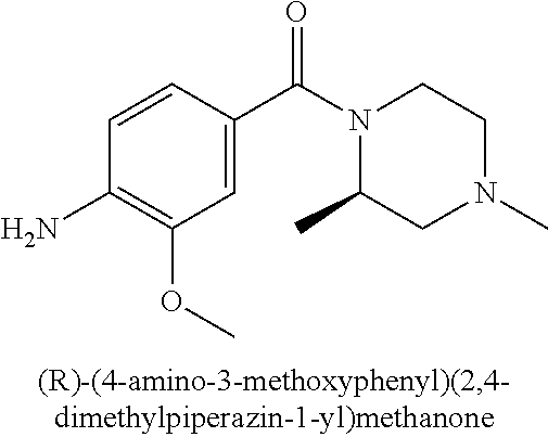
C1=C(C(=O)N2C(C)CN(C)CC2)C=CC(N)=C1OC
